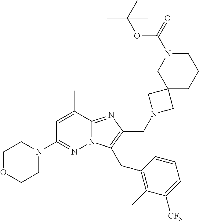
C1OCCN(C2=NN3C(=NC(CN4CC5(C4)CCCN(C(=O)OC(C)(C)C)C5)=C3CC3=C(C)C([CF3])=CC=C3)C(C)=C2)C1
